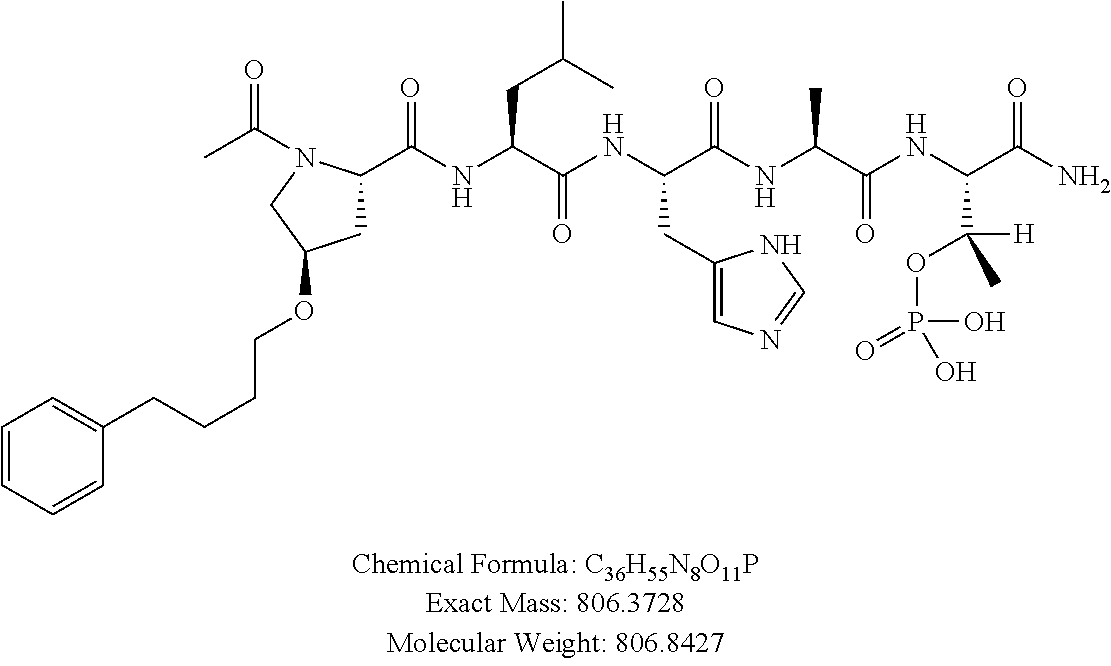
CC(=O)N1C(C(NC(C(NC(C(NC(C(NC(C(N)=O)C([H])(C)OP(=O)(O)O)=O)C)=O)CC2=CN=CN2)=O)CC(C)C)=O)CC(OCCCCC2=CC=CC=C2)C1
